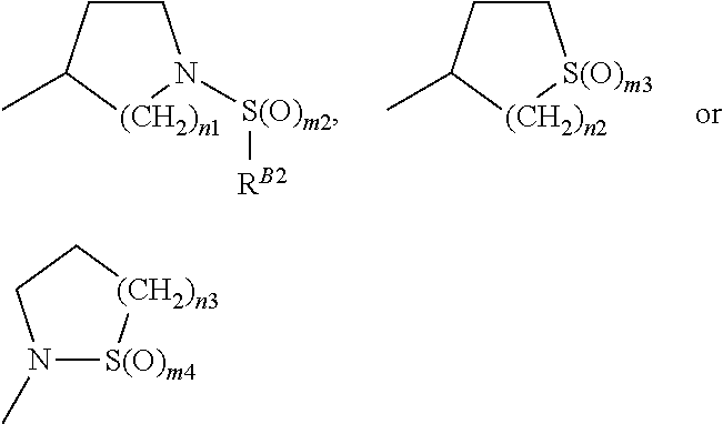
C1CC(C)[(CH2)n1]N1[S(O)m2][RB2].C1CC(C)[(CH2)n2][S(O)m3]1.N1(C)[S(O)m4][(CH2)n3]CC1
